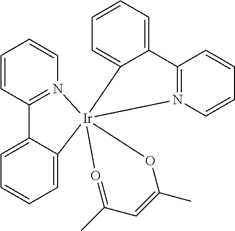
C1=CC=CC2=N1[Ir]13(C4=CC=CC=C24)(C2=CC=CC=C2C2=N1C=CC=C2)O=C(C)C=C(C)O3
